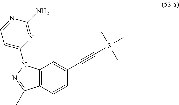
C12=C(C=CC(C#C[Si](C)(C)C)=C1)C(C)=NN2C1=CC=NC(N)=N1
